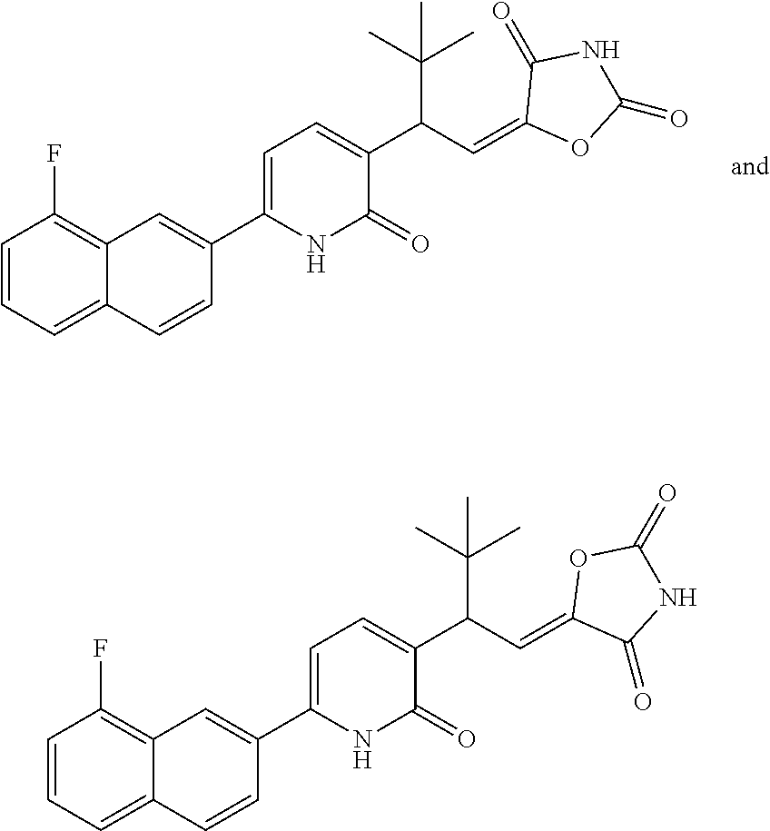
C1(C2=CC3=C(F)C=CC=C3C=C2)=CC=C(C(C=C2OC(=O)NC2=O)C(C)(C)C)C(=O)N1.C1(C2=CC3=C(F)C=CC=C3C=C2)=CC=C(C(C=C2C(=O)NC(=O)O2)C(C)(C)C)C(=O)N1
